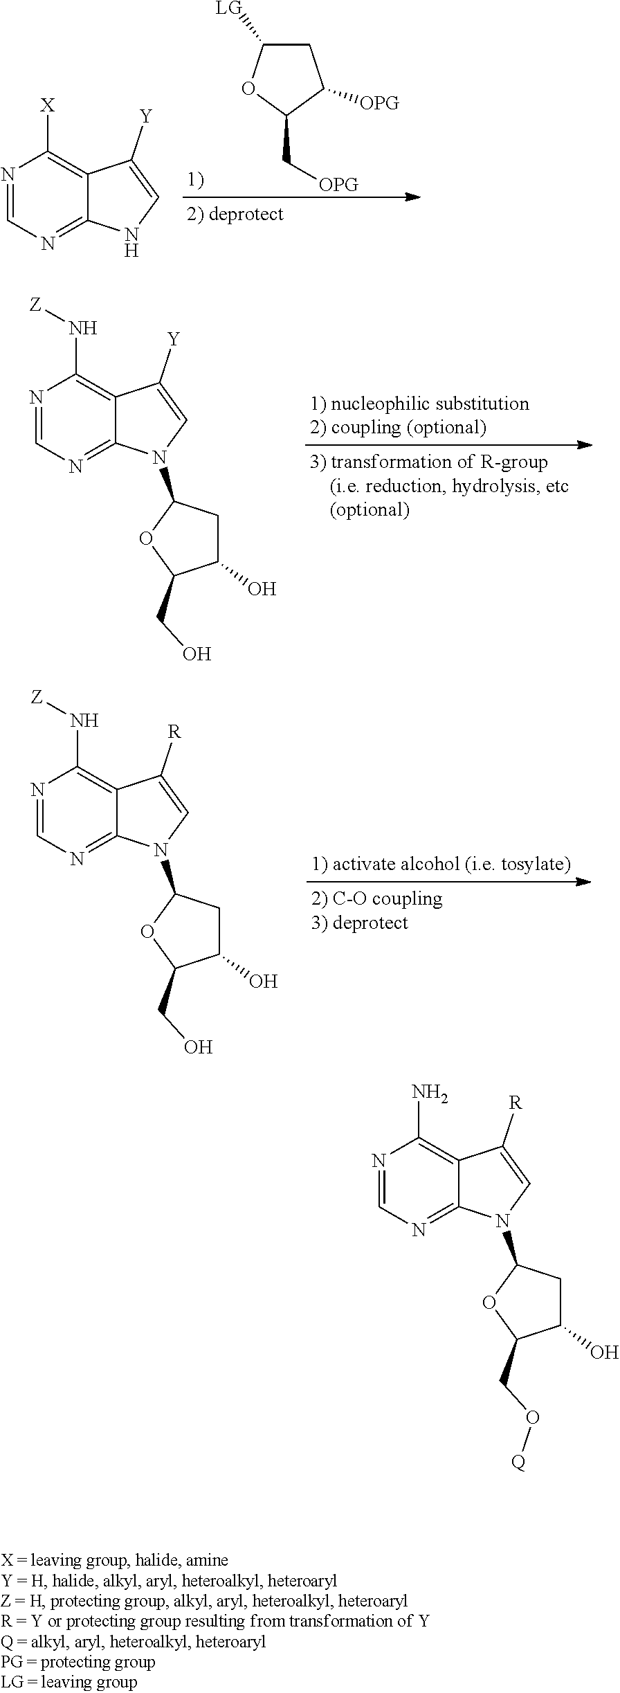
N1=CN=C2C(=C1[X])C([Y])=CN2.C1C([LG])OC(C[OPG])C1[OPG].N1=CN=C2C(=C1N[Z])C([Y])=CN2C1OC(CO)C(O)C1.N1=CN=C2C(=C1N[Z])C([R])=CN2C1OC(CO)C(O)C1.N1=CN=C2C(=C1N)C([R])=CN2C1OC(CO[Q])C(O)C1
